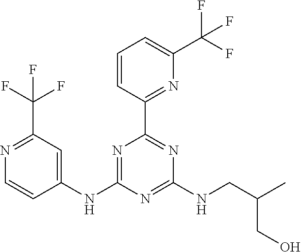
C1=CC(C2=NC(NCC(C)CO)=NC(NC3=CC(C(F)(F)F)=NC=C3)=N2)=NC(C(F)(F)F)=C1
